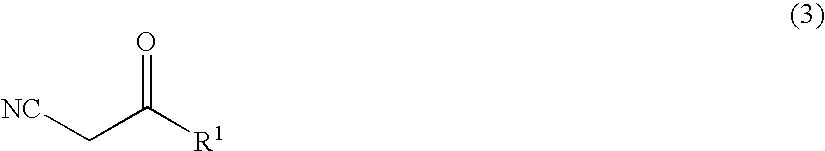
[NC]CC(=O)[R1]
